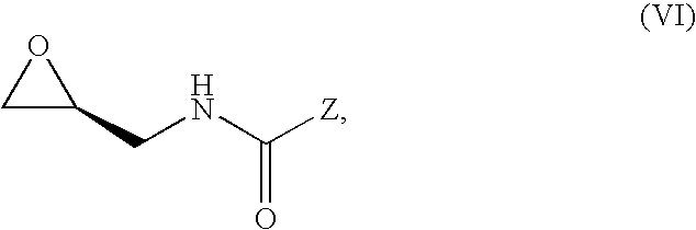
C1(CNC([Z])=O)OC1
